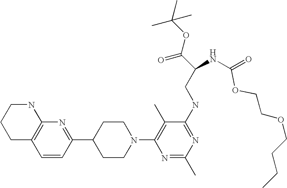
C1=CC(C2CCN(C3=C(C)C(NCC(C(=O)OC(C)(C)C)NC(OCCOCCCC)=O)=NC(C)=N3)CC2)=NC2=C1CCCN2
